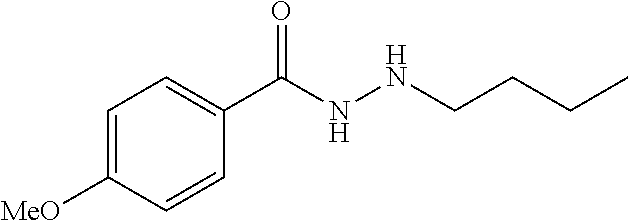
C1=C([MeO])C=CC(C(NNCCCC)=O)=C1
